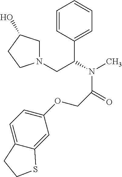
C1=CC(C(N(C)C(=O)COC2=CC=C3C(=C2)SCC3)CN2CC(O)CC2)=CC=C1
